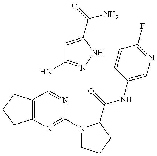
C12=C(C(NC3=NNC(C(N)=O)=C3)=NC(N3CCCC3C(=O)NC3=CN=C(F)C=C3)=N1)CCC2
